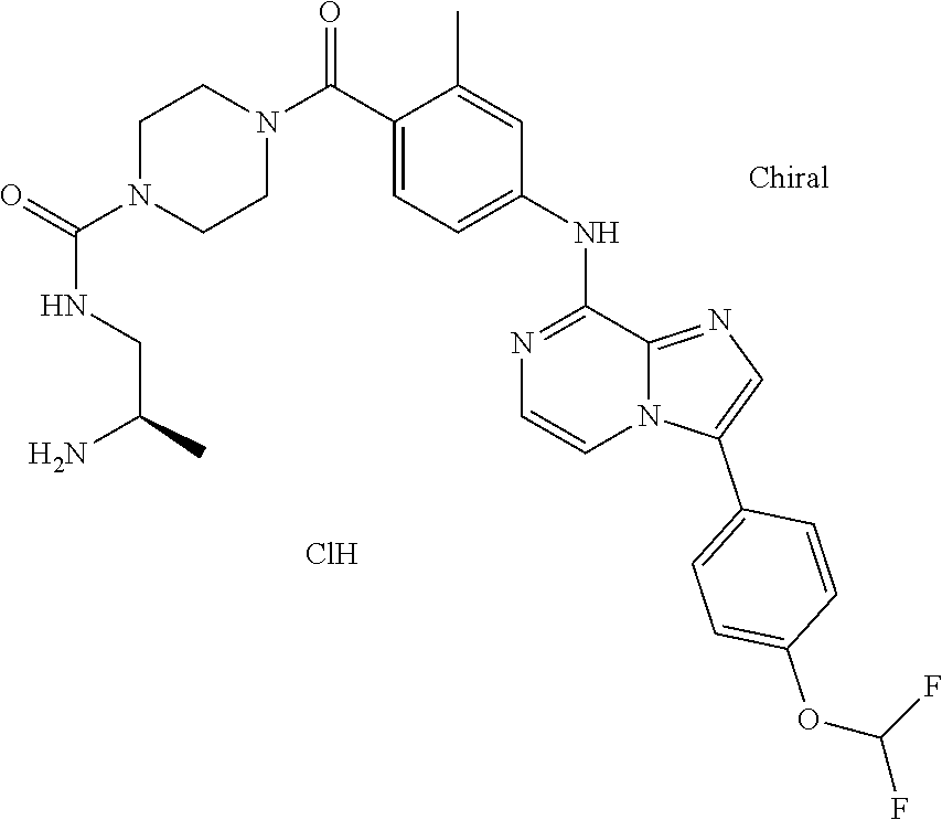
C1(C(N2CCN(C(=O)NCC(N)C)CC2)=O)=CC=C(NC2=NC=CN3C2=NC=C3C2=CC=C(OC(F)F)C=C2)C=C1C.Cl
